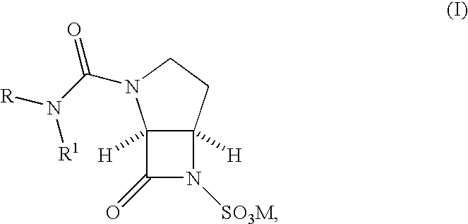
C12([H])C([H])(CCN1C(N([R])[R1])=O)N([SO3M])C2=O
